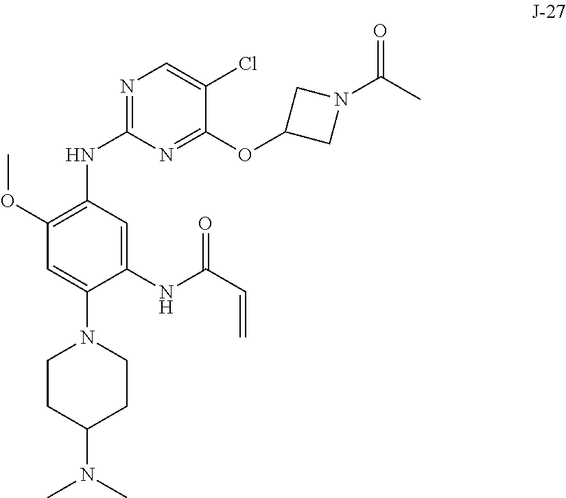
C1CC(N(C)C)CCN1C1=CC(OC)=C(NC2=NC=C(Cl)C(OC3CN(C(C)=O)C3)=N2)C=C1NC(C=C)=O
